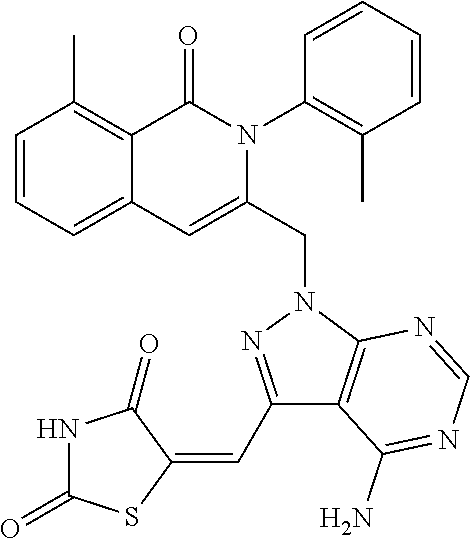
C1=CC=C2C(=C1C)C(=O)N(C1=C(C)C=CC=C1)C(CN1N=C(C=C3C(=O)NC(=O)S3)C3=C1N=CN=C3N)=C2
